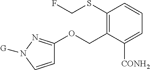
C1=CN([G])N=C1OCC1=C(SCF)C=CC=C1[CONH2]
